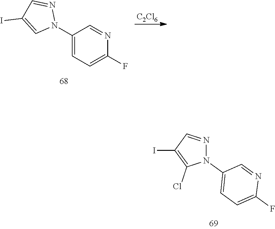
C1(N2N=CC(I)=C2)=CC=C(F)N=C1.[C2Cl6].N1(C2=CC=C(F)N=C2)N=CC(I)=C1Cl
